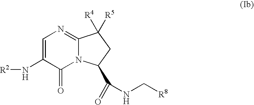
C1=C(N[R2])C(=O)N2C(=N1)C([R4])([R5])CC2C(=O)NC[R8]
